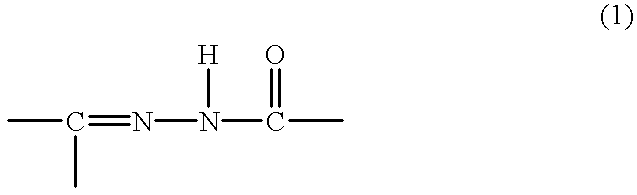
CC(=NN(C(C)=O)[H])C
